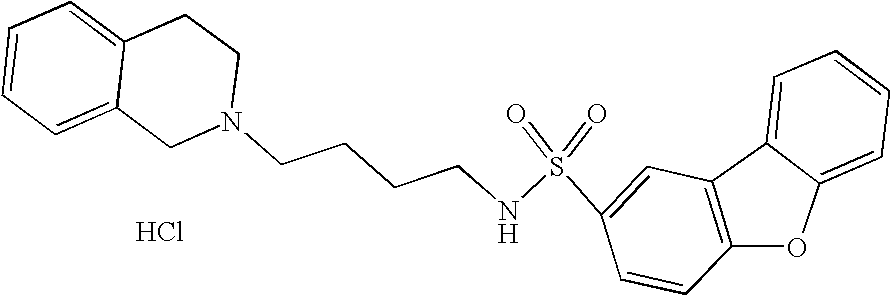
C1=C2C(=CC=C1)CN(CCCCNS(=O)(=O)C1=CC3=C(C=C1)OC1=CC=CC=C31)CC2.Cl
